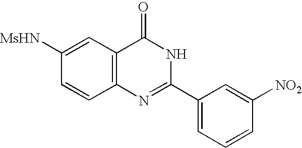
C12=C(C=C([MsHN])C=C1)C(=O)NC(C1=CC=CC([NO2])=C1)=N2
